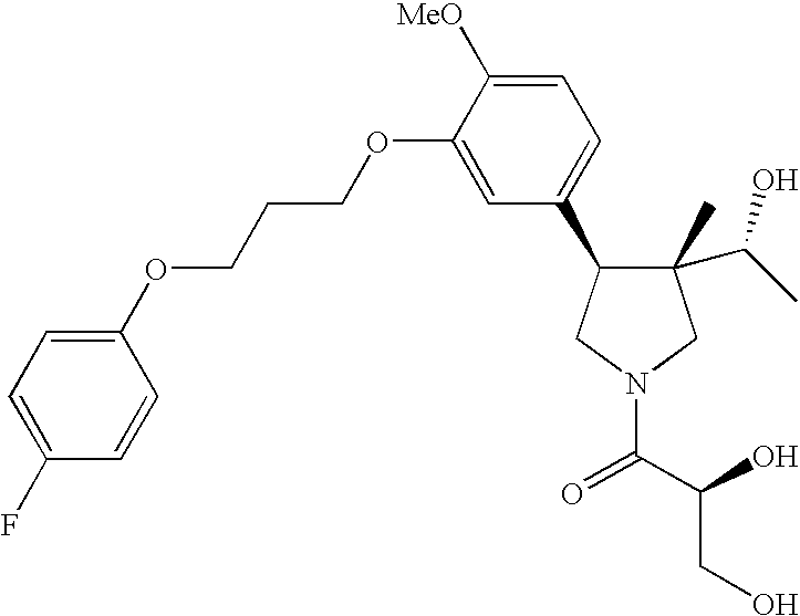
C1(C)(C(O)C)C(C2=CC=C([MeO])C(OCCCOC3=CC=C(F)C=C3)=C2)CN(C(=O)C(O)CO)C1
